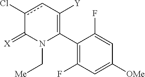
C1(C2=C([Y])cc(Cl)C(=[X])N2C[Me])=C(F)C=C([OMe])C=C1F
